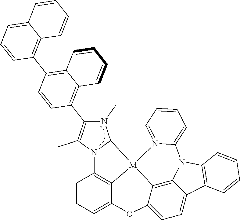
C1=CC=C2C3=C1N1C(N(C)C(C4=C5C(=C(C6=C7C(=CC=C6)C=CC=C7)C=C4)C=CC=C5)=C1C)[M]31C3=C4C(=CC=C3O2)C2=C(N4C3=CC=CC=N31)C=CC=C2
